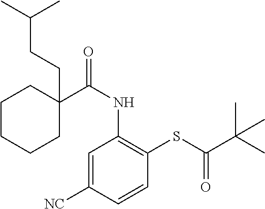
C1=C([NC])C=CC(SC(C(C)(C)C)=O)=C1NC(=O)C1(CCC(C)C)CCCCC1
